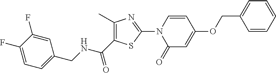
N(C(C1=C(C)N=C(N2C(=O)C=C(OCC3=CC=CC=C3)C=C2)S1)=O)CC1=CC=C(F)C(F)=C1
